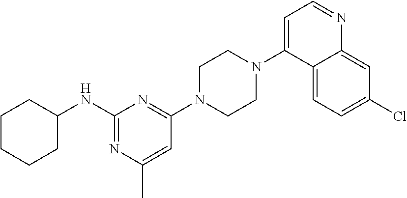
C1CCCC(NC2=NC(C)=CC(N3CCN(C4=CC=NC5=CC(Cl)=CC=C45)CC3)=N2)C1
